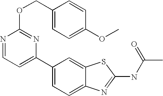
C1(C2=CC=C3C(=C2)SC(NC(C)=O)=N3)=CC=NC(OCC2=CC=C(OC)C=C2)=N1
